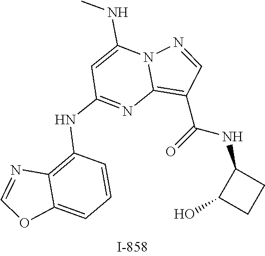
C(=O)(NC1C(O)CC1)C1=C2N=C(NC3=C4C(=CC=C3)OC=N4)C=C(NC)N2N=C1
